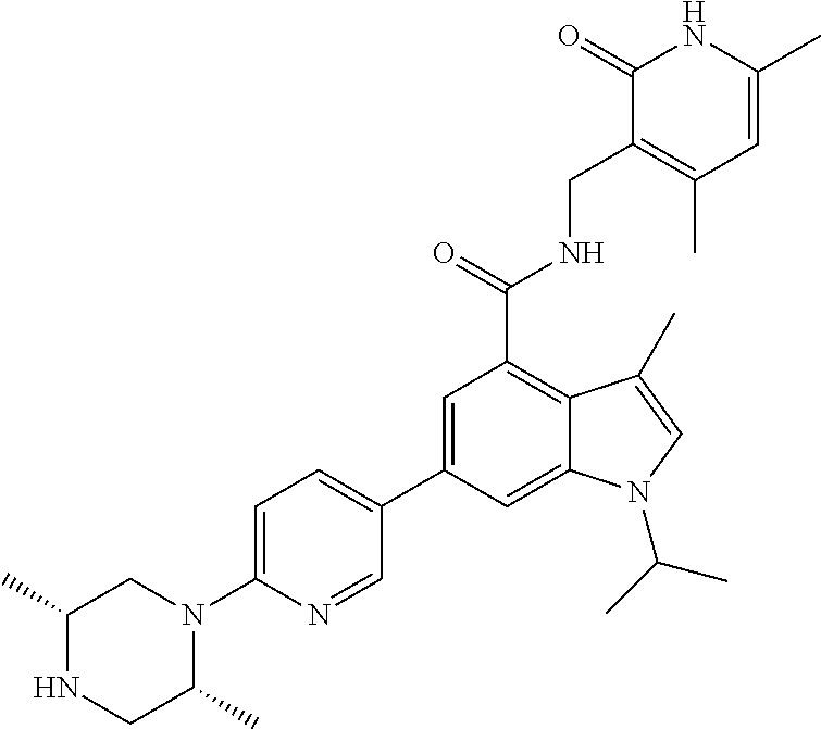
C1=C(C2=CC=C(N3C(C)CNC(C)C3)N=C2)C=C2C(=C1C(NCC1=C(C)C=C(C)NC1=O)=O)C(C)=CN2C(C)C
